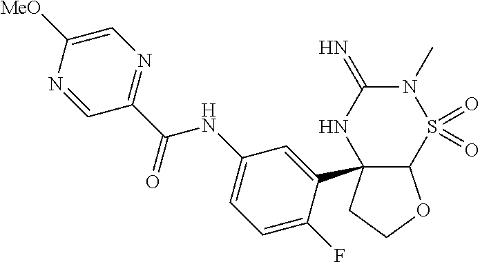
C12C(C3=CC(NC(C4=NC=C([MeO])N=C4)=O)=CC=C3F)(CCO1)NC(=N)N(C)S2(=O)=O
